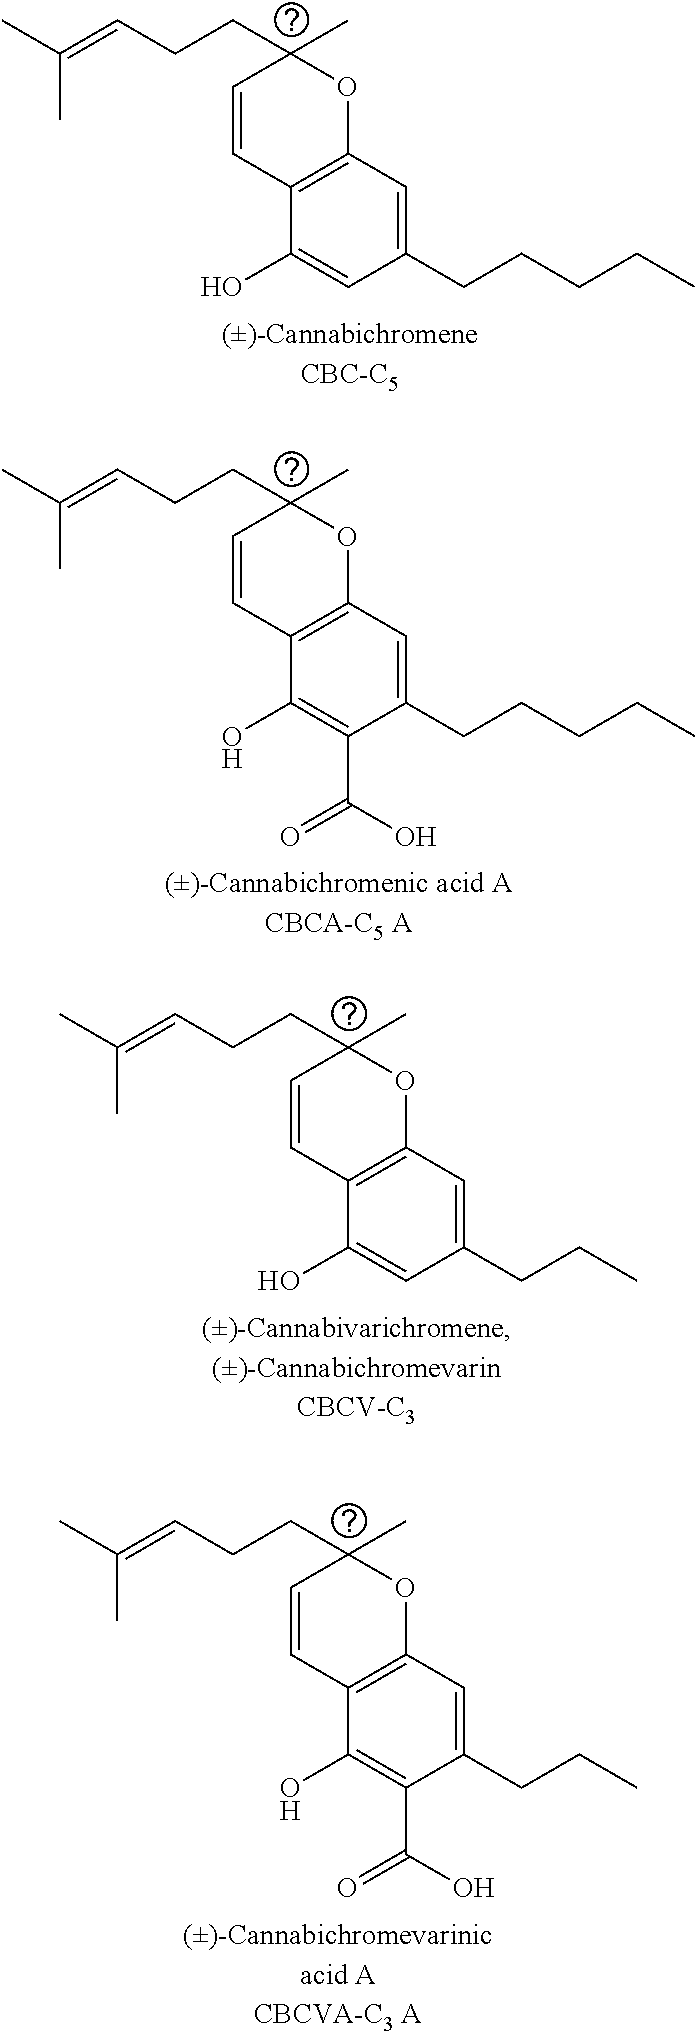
CC(=CCCC1(C)C=CC2=C(O1)C=C(CCCCC)C=C2O)C.CC(=CCCC1(C)C=CC2=C(O1)C=C(CCCCC)C(C(O)=O)=C2O)C.CC(=CCCC1(C)C=CC2=C(O1)C=C(CCC)C=C2O)C.CC(=CCCC1(C)C=CC2=C(O1)C=C(CCC)C(C(=O)O)=C2O)C
